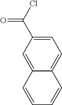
C12=CC(C(Cl)=O)=CC=C1C=CC=C2
